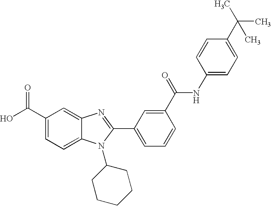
C1(C(O)=O)=CC=C2C(=C1)N=C(C1=CC=CC(C(=O)NC3=CC=C(C(C)(C)C)C=C3)=C1)N2C1CCCCC1
